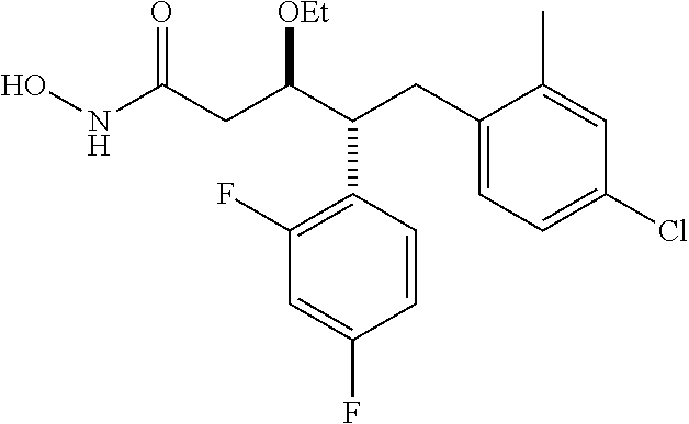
ONC(CC(C(CC1=CC=C(Cl)C=C1C)C1=C(F)C=C(F)C=C1)[OEt])=O
